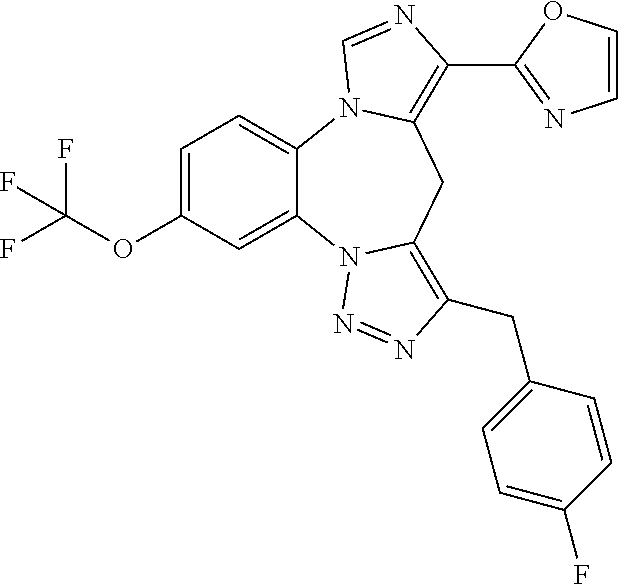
C1=C(OC(F)(F)F)C=C2C(=C1)N1C(=C(C3=NC=CO3)N=C1)CC1=C(CC3=CC=C(F)C=C3)N=NN21
